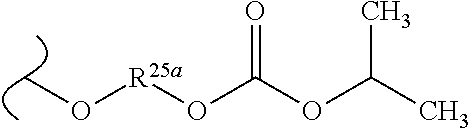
CO[R25a]OC(=O)OC(C)C
